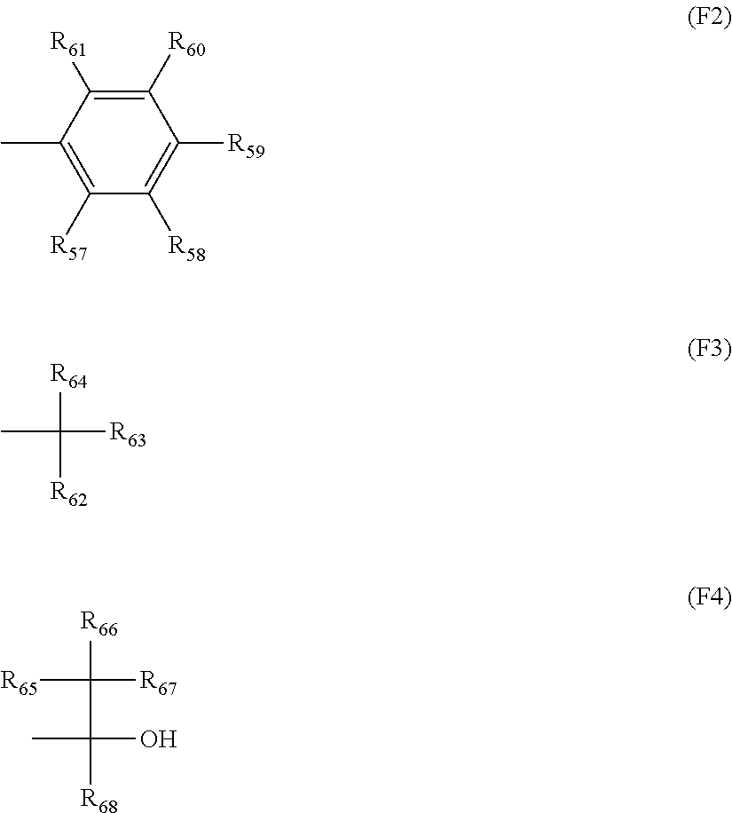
C1([R60])=C([R61])C(C)=C([R57])C([R58])=C1[R59].[R64]C([R63])(C)[R62].[R66]C([R67])([R65])C(O)([R68])C
